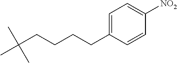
CC(CCCCC1=CC=C([NO2])C=C1)(C)C
